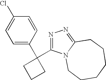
C1=C(C2(C3=NN=C4N3CCCCCC4)CCC2)C=CC(Cl)=C1
